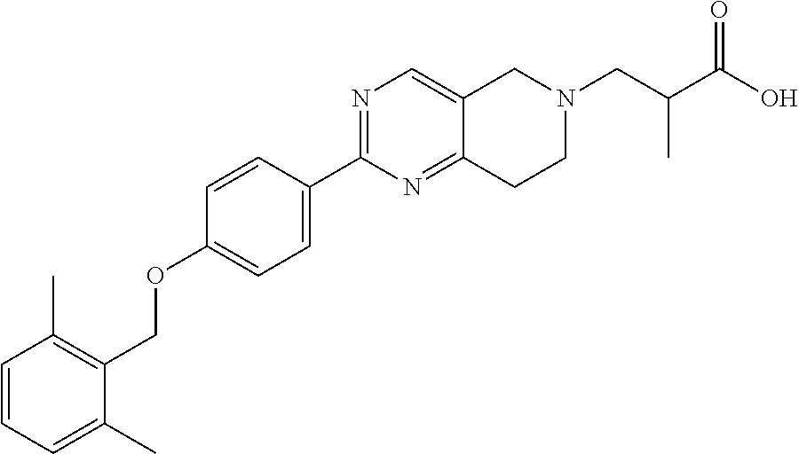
C1=CC=C(C)C(COC2=CC=C(C3=NC=C4C(=N3)CCN(CC(C(O)=O)C)C4)C=C2)=C1C
